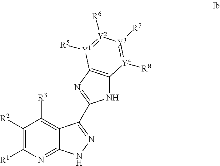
C1([R2])=C([R1])N=C2C(=C1[R3])C(C1=NC3=C(N1)[Y4]([R8])=[Y3]([R7])[Y2]([R6])=[Y1]3[R5])=NN2
